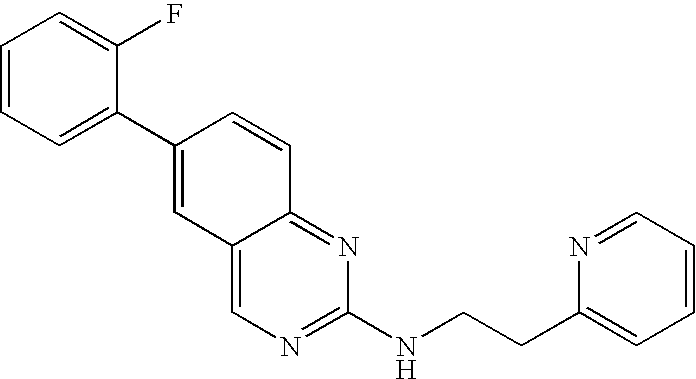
C1=CC=C(C2=CC3=CN=C(NCCC4=CC=CC=N4)N=C3C=C2)C(F)=C1
